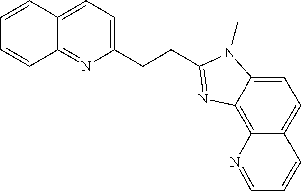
C1=CC2=CC=C(CCC3=NC4=C5C(=CC=C4N3C)C=CC=N5)N=C2C=C1
